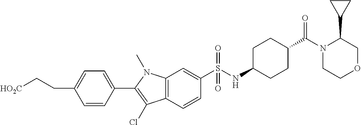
[HO2C]CCC1=CC=C(C2=C(Cl)C3=C(N2C)C=C(S(NC2CCC(C(N4CCOCC4C4CC4)=O)CC2)(=O)=O)C=C3)C=C1
